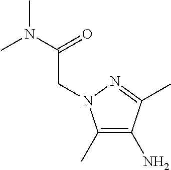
C1(C)=C(N)C(C)=NN1CC(=O)N(C)C
